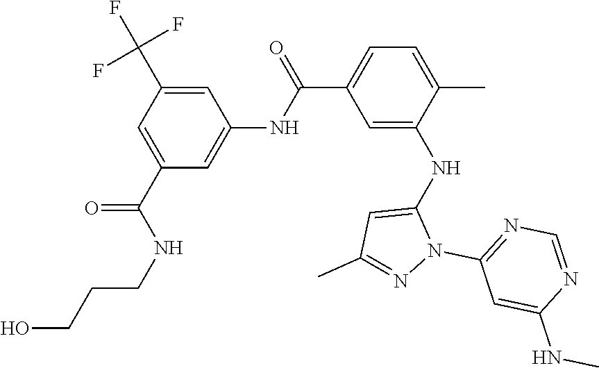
C1=C(C(NCCCO)=O)C=C(NC(C2=CC=C(C)C(NC3=CC(C)=NN3C3=NC=NC(NC)=C3)=C2)=O)C=C1C(F)(F)F
